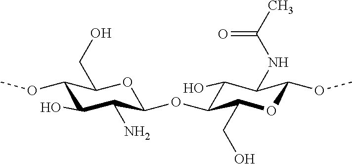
C1(OC)C(O)C(N)C(OC2C(O)C(NC(C)=O)C(OC)OC2CO)OC1CO
